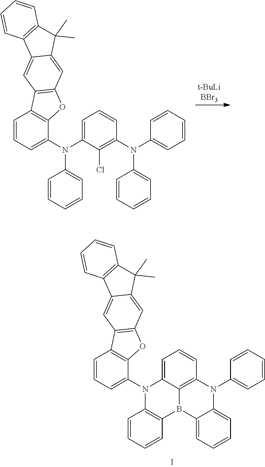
C1(N2C3=C4C(=CC=C3)N(C3=CC=CC5=C3OC3=C5C=C5C6=C(C=CC=C6)C(C)(C)C5=C3)C3=C(B4C4=CC=CC=C24)C=CC=C3)=CC=CC=C1.C1(N(C2=C(Cl)C(N(C3=CC=CC=C3)C3=CC=CC4=C3OC3=C4C=C4C5=C(C=CC=C5)C(C)(C)C4=C3)=CC=C2)C2=CC=CC=C2)=CC=CC=C1
